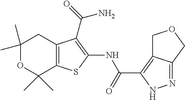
C1(C)(C)OC(C)(C)C2=C(C1)C(C(N)=O)=C(NC(=O)C1=C3C(=NN1)COC3)S2
